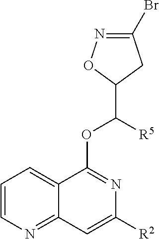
C1=CN=C2C(=C1)C(OC([R5])C1CC(Br)=NO1)=NC([R2])=C2
